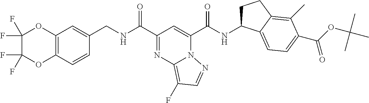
C12=C(C=CC(CNC(C3=NC4=C(F)C=NN4C(C(NC4CCC5=C(C)C(C(OC(C)(C)C)=O)=CC=C45)=O)=C3)=O)=C1)OC(F)(F)C(F)(F)O2
